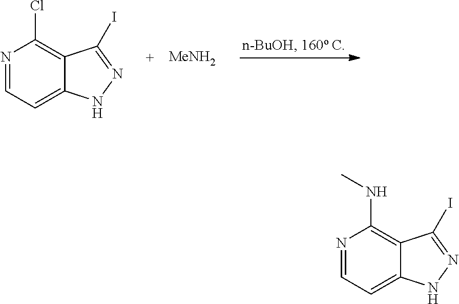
N1=CC=C2C(=C1Cl)C(I)=NN2.[MeNH2].N1=CC=C2C(=C1NC)C(I)=NN2
